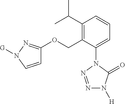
C1=C(N2N=NN([H])C2=O)C(COC2=NN([G])C=C2)=C(C(C)C)C=C1
